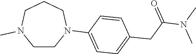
C1CN(C2=CC=C(CC(N(C)C)=O)C=C2)CCCN1C
